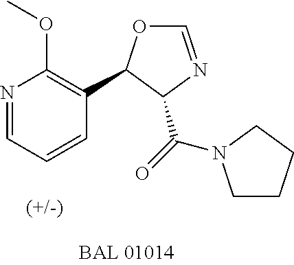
N1=CC=CC(C2OC=NC2C(=O)N2CCCC2)=C1OC
